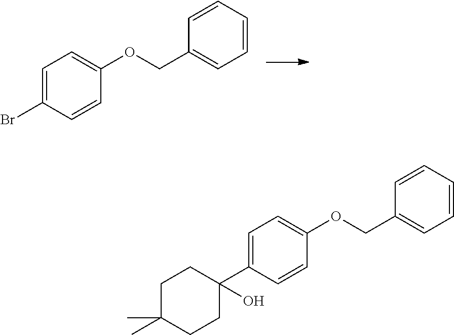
C1=C(Br)C=CC(OCC2=CC=CC=C2)=C1.C1=C(C2(O)CCC(C)(C)CC2)C=CC(OCC2=CC=CC=C2)=C1
